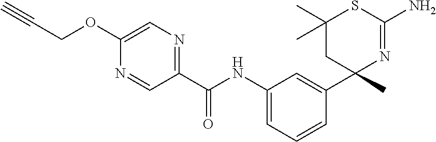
C1(C(NC2=CC=CC(C3(C)N=C(N)SC(C)(C)C3)=C2)=O)=NC=C(OCC#C)N=C1
